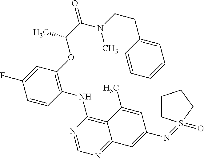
C1=CC(NC2=C3C(=NC=N2)C=C(N=S2(=O)CCCC2)C=C3C)=C(OC(C(=O)N(C)CCC2=CC=CC=C2)C)C=C1F
